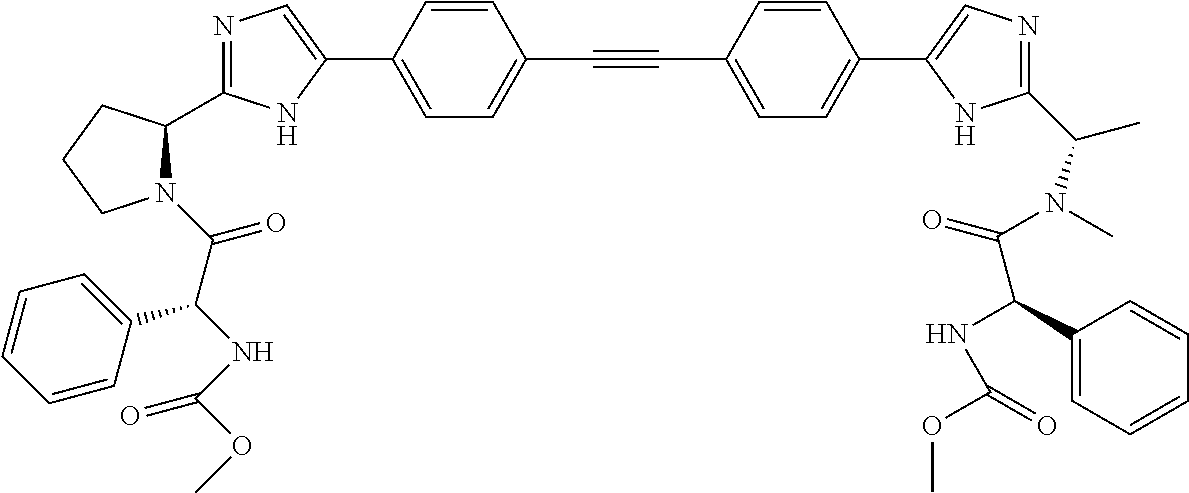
N1=C(C2N(C(C(NC(OC)=O)C3=CC=CC=C3)=O)CCC2)NC(C2=CC=C(C#CC3=CC=C(C4=CN=C(C(C)N(C(=O)C(NC(=O)OC)C5=CC=CC=C5)C)N4)C=C3)C=C2)=C1
